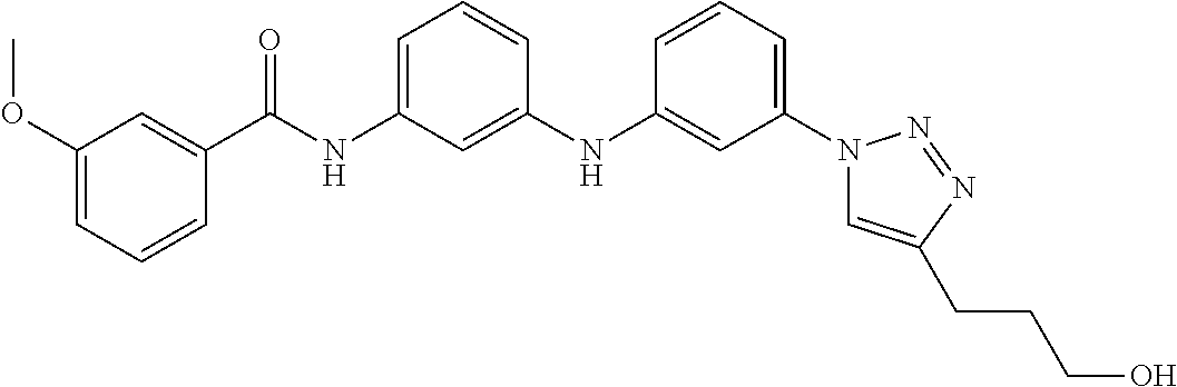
N1(C2=CC=CC(NC3=CC(NC(C4=CC(OC)=CC=C4)=O)=CC=C3)=C2)C=C(CCCO)N=N1
